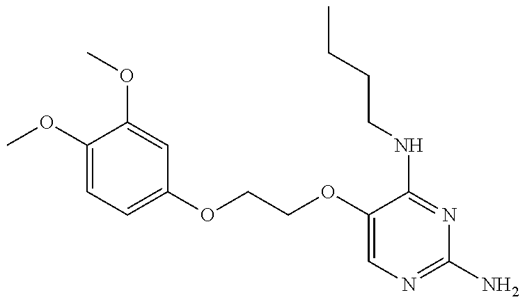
C1(OC)=CC=C(OCCOC2=CN=C(N)N=C2NCCCC)C=C1OC
